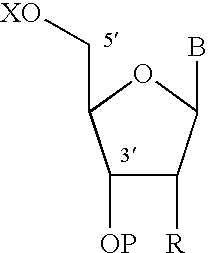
C1([OP])C([R])C(B)OC1C[XO]
